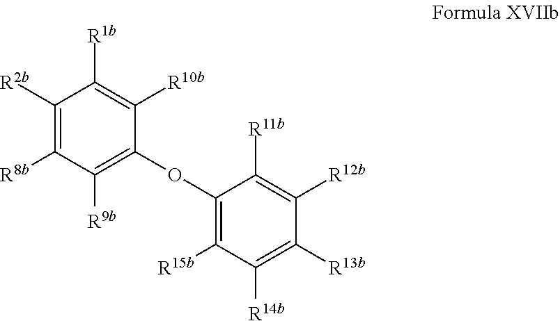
C1([R2b])=C([R8b])C([R9b])=C(OC2=C([R15b])C([R14b])=C([R13b])C([R12b])=C2[R11b])C([R10b])=C1[R1b]
